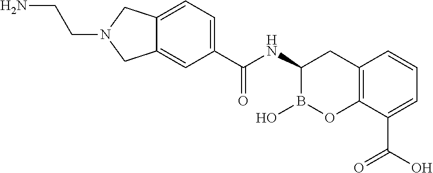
C1(NC(=O)C2=CC=C3C(=C2)CN(CCN)C3)B(O)OC2=C(C1)C=CC=C2C(O)=O
